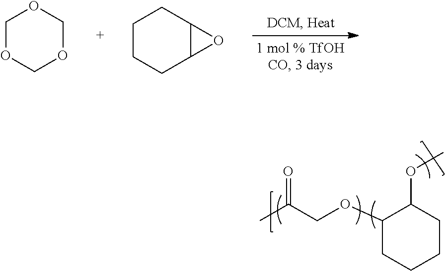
CC(COC1C(OC)CCCC1)=O.C1OCOCO1.C1CCC2C(C1)O2
